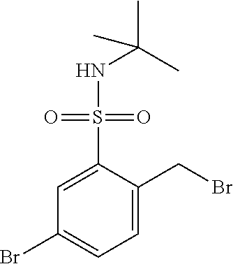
C1=C(S(=O)(=O)NC(C)(C)C)C(CBr)=CC=C1Br
